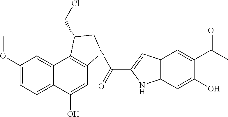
C1(OC)=CC=C2C(=C1)C1=C(C=C2O)N(C(=O)C2=CC3=C(N2)C=C(O)C(C(C)=O)=C3)CC1CCl
